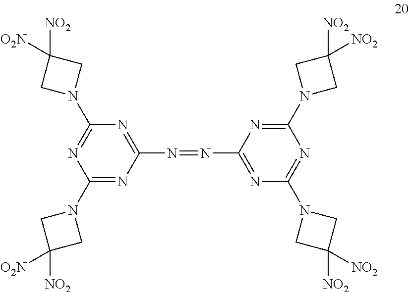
C1(N2CC([O2N])([NO2])C2)=NC(N=NC2=NC(N3CC([NO2])([NO2])C3)=NC(N3CC([NO2])([NO2])C3)=N2)=NC(N2CC([NO2])([O2N])C2)=N1
